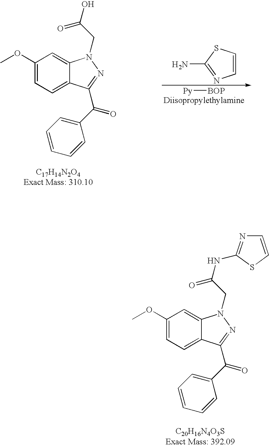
[Py][BOP].C1(OC)=CC=C2C(=C1)N(CC(O)=O)N=C2C(C1=CC=CC=C1)=O.C1=CN=C(N)S1.C1(OC)=CC=C2C(=C1)N(CC(=O)NC1=NC=CS1)N=C2C(C1=CC=CC=C1)=O
